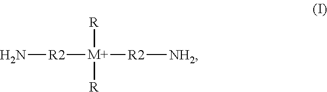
[R2]([M+]([R2][NH2])([R])[R])N
